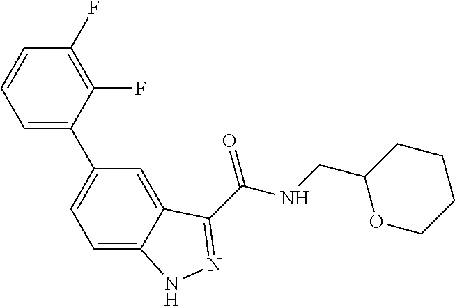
C1=C(C2=CC=C3C(=C2)C(C(NCC2OCCCC2)=O)=NN3)C(F)=C(F)C=C1
